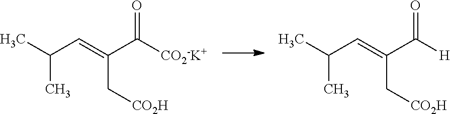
CC(C=C(C([CO2-K+])=O)C[CO2H])C.CC(C=C(C([H])=O)C[CO2H])C
